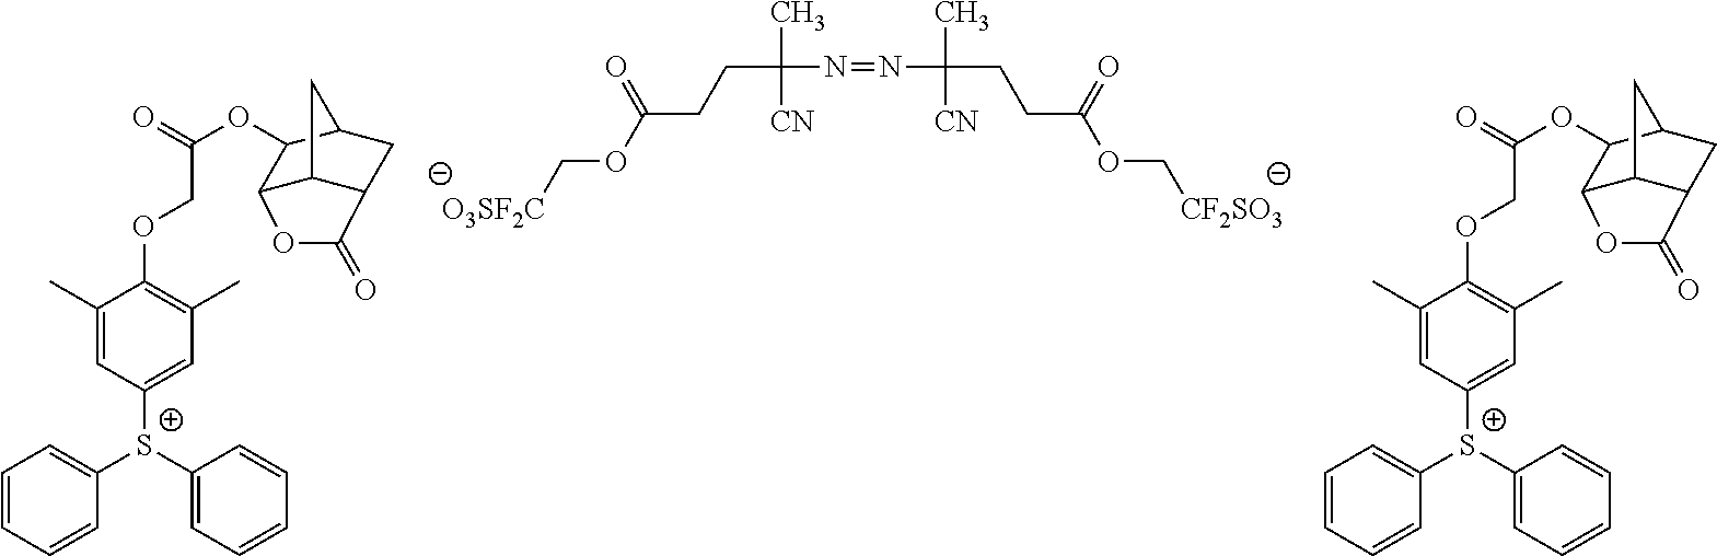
C(C(N=NC(CCC(OC[CF2SO3])=O)(C)[CN])(C)[CN])CC(OC[O3SF2C])=O.C1=CC=CC([S+](C2=CC=CC=C2)C2=CC(C)=C(OCC(OC3C4C5C(CC3C5)C(=O)O4)=O)C(C)=C2)=C1.C1=CC=CC([S+](C2=CC=CC=C2)C2=CC(C)=C(OCC(OC3C4C5C(CC3C5)C(=O)O4)=O)C(C)=C2)=C1
